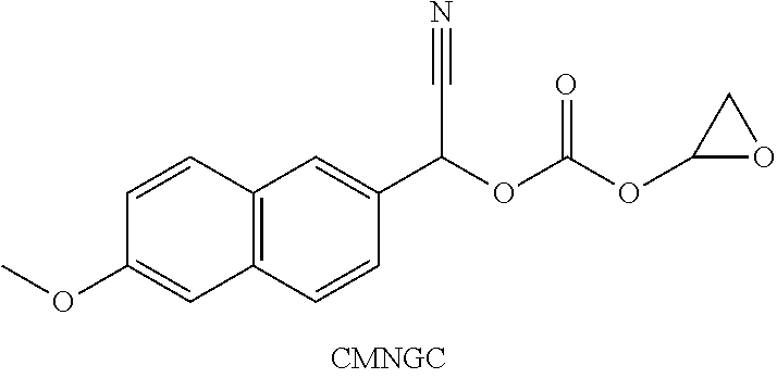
C12=C(C=CC(C(OC(OC3OC3)=O)C#N)=C1)C=C(OC)C=C2
